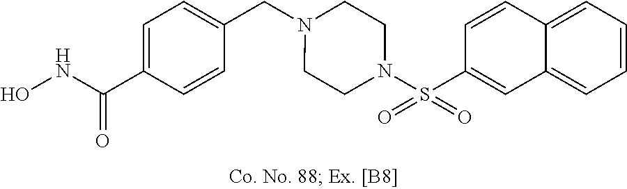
N1(CC2=CC=C(C(NO)=O)C=C2)CCN(S(C2=CC3=CC=CC=C3C=C2)(=O)=O)CC1
